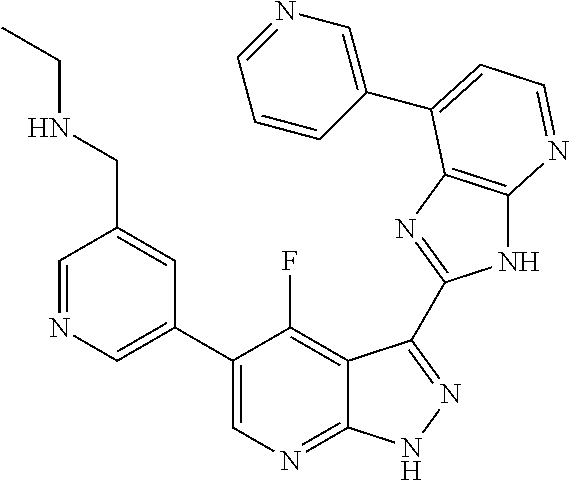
C1=NC=C(C2=CN=C3C(=C2F)C(C2=NC4=C(N2)N=CC=C4C2=CN=CC=C2)=NN3)C=C1CNCC
